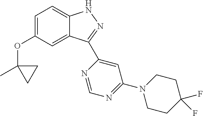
C1=C(OC2(C)CC2)C=C2C(=C1)NN=C2C1=CC(N2CCC(F)(F)CC2)=NC=N1
